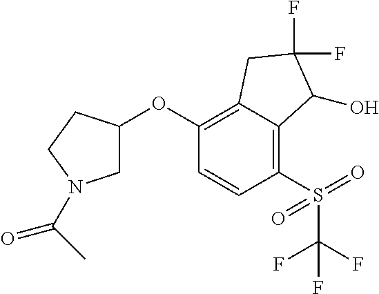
C1(OC2CN(C(C)=O)CC2)=C2C(=C(S(=O)(=O)C(F)(F)F)C=C1)C(O)C(F)(F)C2
